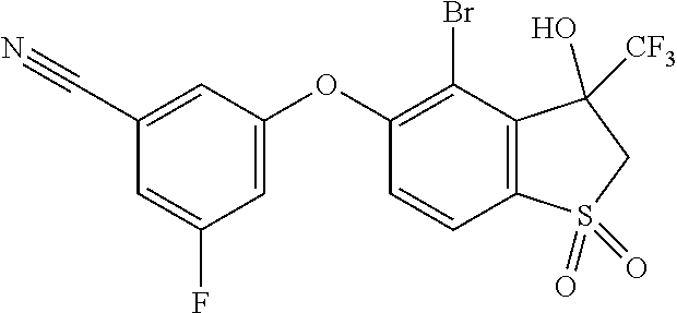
O(C1=CC(F)=CC(C#N)=C1)C1=C(Br)C2=C(C=C1)S(=O)(=O)CC2([CF3])O
